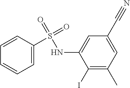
C1(C#N)=CC(C)=C(I)C(NS(=O)(=O)C2=CC=CC=C2)=C1
